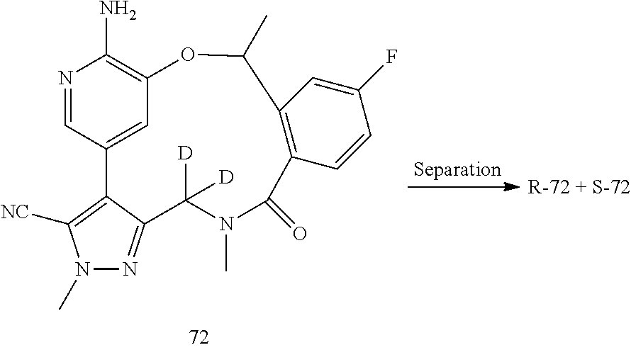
N1=CC2=CC(=C1N)OC(C)C1=C(C=CC(F)=C1)C(=O)N(C)C([D])([D])C1=NN(C)C([NC])=C21
